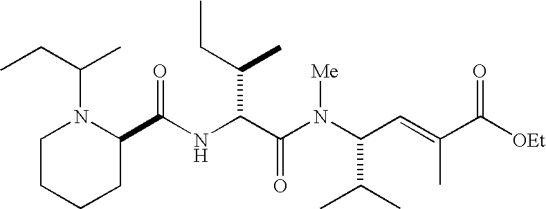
N(C(C(N(C(C(C)C)C=C(C)C([OEt])=O)[Me])=O)C(C)CC)C(C1N(C(C)CC)CCCC1)=O
